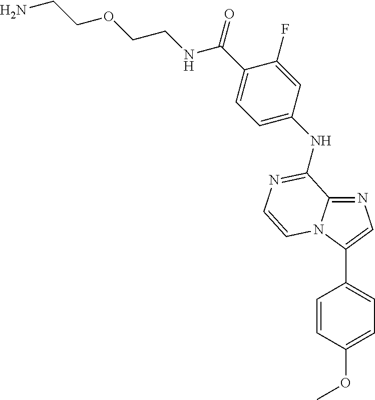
C(C1=CC=C(NC2=NC=CN3C(C4=CC=C(OC)C=C4)=CN=C32)C=C1F)(=O)NCCOCCN
